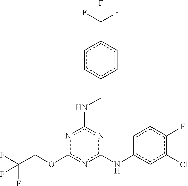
FC(COc1nc(Nc2ccc(F)c(Cl)c2)nc(NCc2ccc(C(F)(F)F)cc2)n1)(F)F
